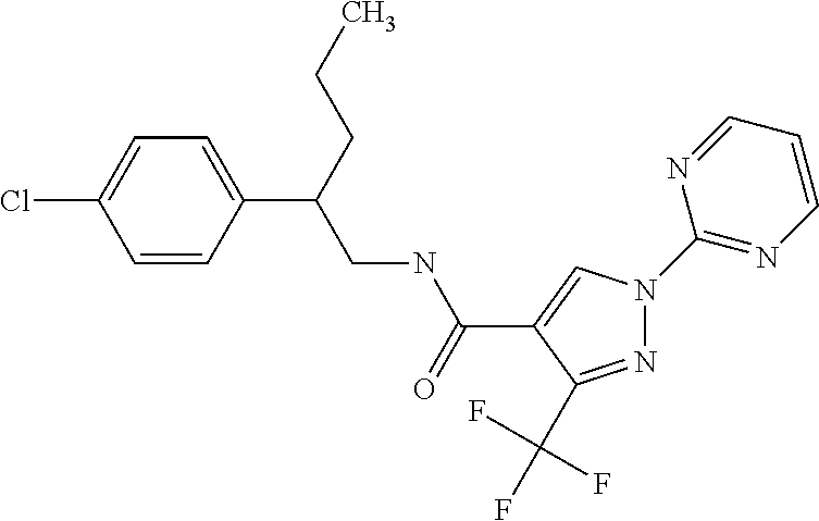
N1=C(C(F)(F)F)C(C(NCC(C2=CC=C(Cl)C=C2)CCC)=O)=CN1C1=NC=CC=N1
